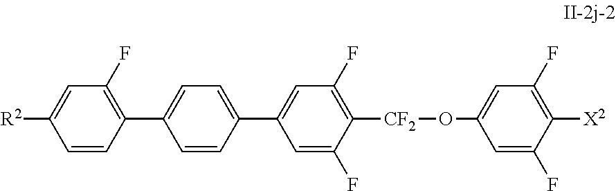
C1=C(F)C([CF2]OC2=CC(F)=C([X2])C(F)=C2)=C(F)C=C1C1=CC=C(C2=C(F)C=C([R2])C=C2)C=C1
